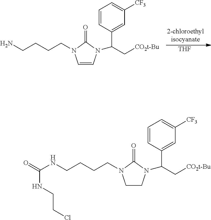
N(CCCCN1CCN(C(C2=CC([CF3])=CC=C2)C[CO2t-Bu])C1=O)C(=O)NCCCl.NCCCCN1C=CN(C(C2=CC([CF3])=CC=C2)C[CO2t-Bu])C1=O.[THF]
